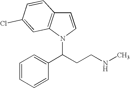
C1=CC=CC(C(CCNC)N2C3=C(C=C2)C=CC(Cl)=C3)=C1
